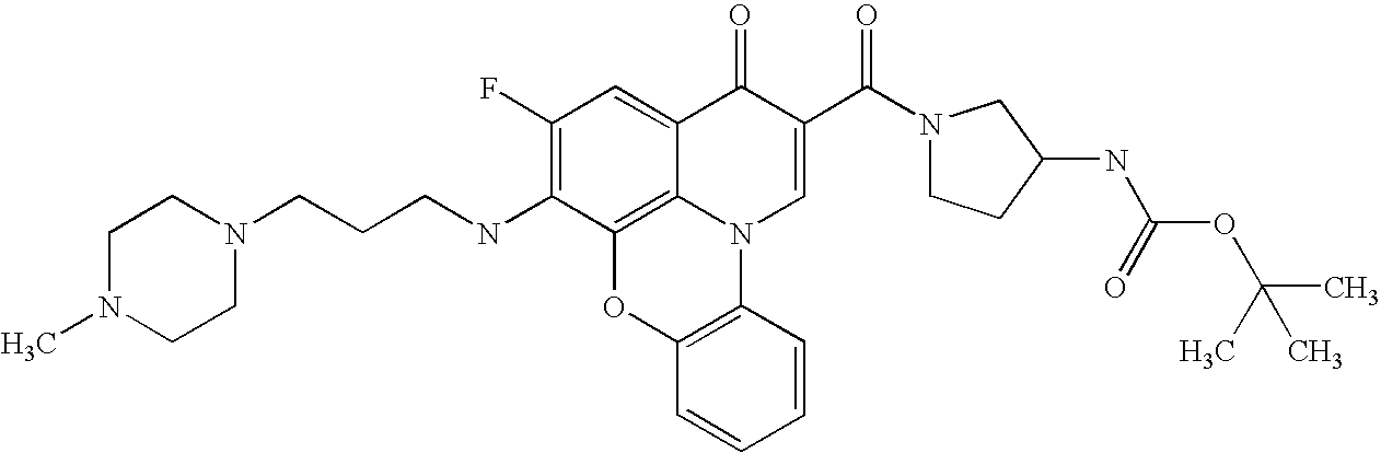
C1(F)=C(NCCCN2CCN(C)CC2)C2=C3C(=C1)C(=O)C(C(N1CCC(NC(OC(C)(C)C)=O)C1)=O)=CN3C1=C(O2)C=CC=C1
